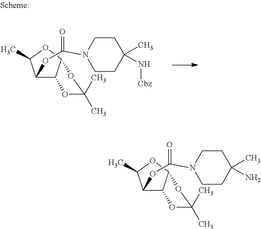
C1(OC(N2CCC(C)(N[Cbz])CC2)=O)C2C(OC1C)OC(C)(C)O2.C1(OC(N2CCC(C)(N)CC2)=O)C2C(OC1C)OC(C)(C)O2
